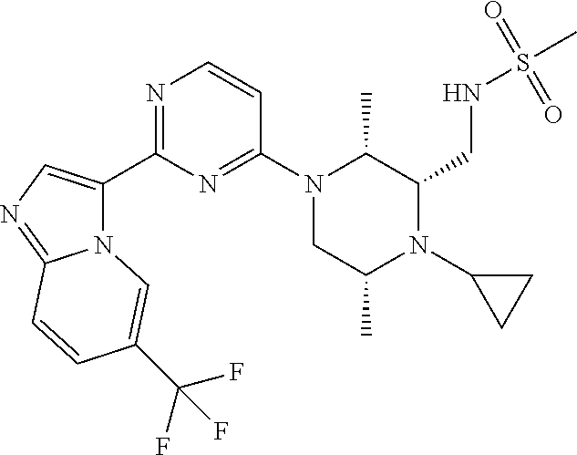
N12C(C3=NC=CC(N4CC(C)N(C5CC5)C(CNS(C)(=O)=O)C4C)=N3)=CN=C1C=CC(C(F)(F)F)=C2
